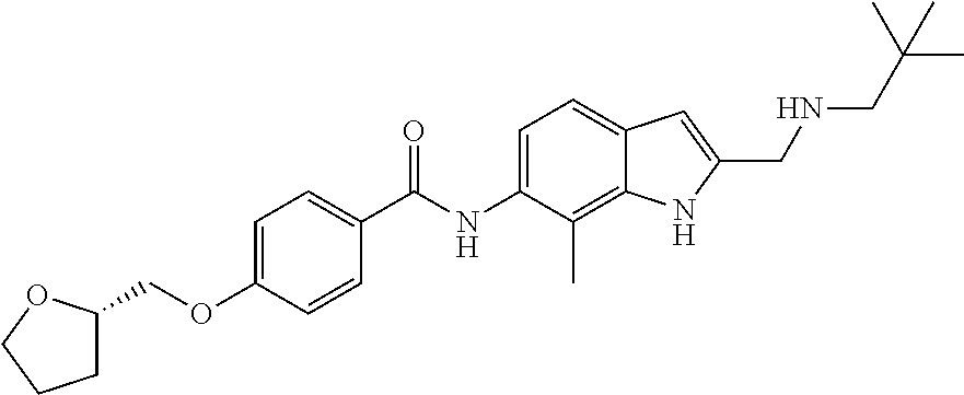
C1=C(OCC2CCCO2)C=CC(C(NC2=CC=C3C(=C2C)NC(CNCC(C)(C)C)=C3)=O)=C1
